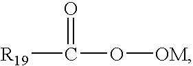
[R19]C(=O)O[OM]
